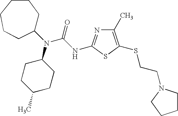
C1(N(C(NC2=NC(C)=C(SCCN3CCCC3)S2)=O)C2CCC(C)CC2)CCCCCC1
